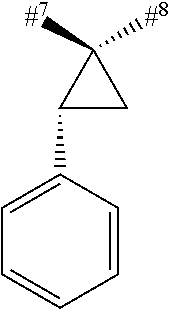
C1=C(C2CC2([#8])[#7])C=CC=C1
